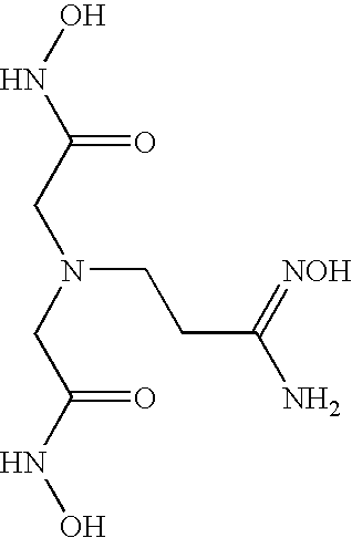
ONC(CN(CC(NO)=O)CCC(N)=[NOH])=O
